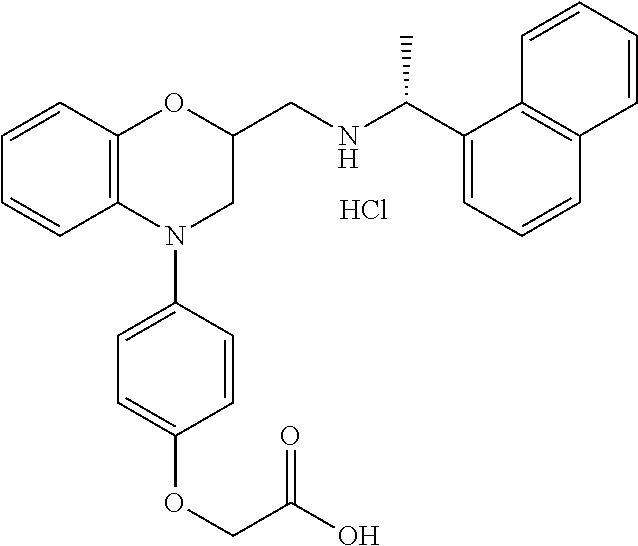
C1=CC2=C(C=C1)N(C1=CC=C(OCC(=O)O)C=C1)CC(CNC(C1=CC=CC3=C1C=CC=C3)C)O2.Cl
